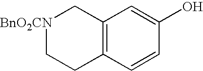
C12=C(C=CC(O)=C1)CC[BnO2CN]C2
